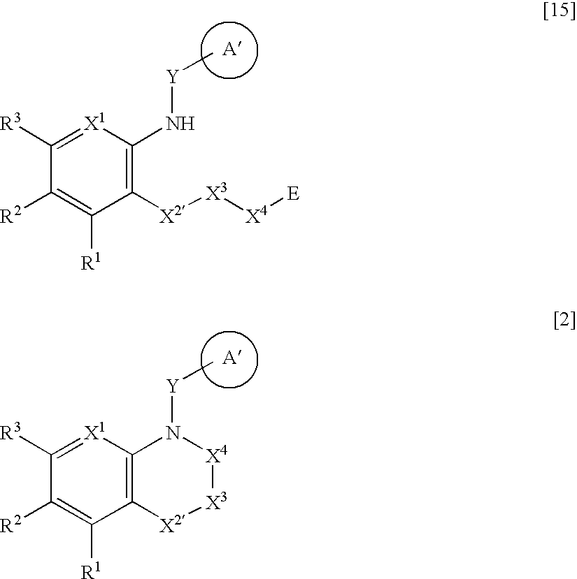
C1([X2][X3][X4][E])=C(N[Y]C)[X1]=C([R3])C([R2])=C1[R1].C12=C([X1]=C([R3])C([R2])=C1[R1])N([Y]C)[X4][X3][X2]2
